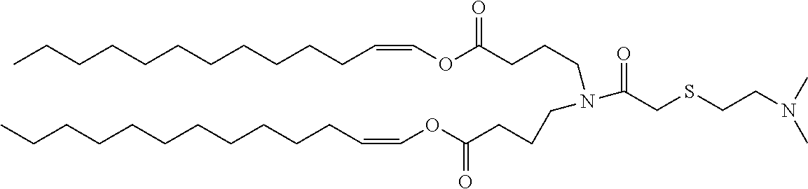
CCCCCCCCCCCC=COC(CCCN(CCCC(OC=CCCCCCCCCCCC)=O)C(CSCCN(C)C)=O)=O
